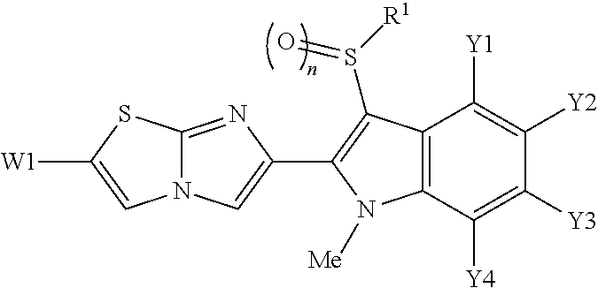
C12=NC(C3=C(S([R1])=O)C4=C(C([Y4])=C([Y3])C([Y2])=C4[Y1])N3[Me])=CN1C=C([W1])S2
